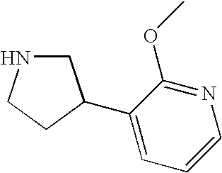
C1NCCC1C1=CC=CN=C1OC
